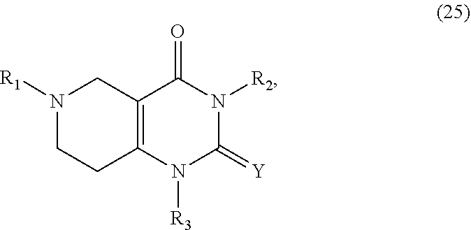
N1([R3])C(=[Y])N([R2])C(=O)C2=C1CCN([R1])C2
